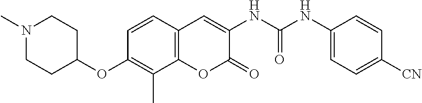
N1(C)CCC(OC2=C(C)C3=C(C=C2)C=C(NC(NC2=CC=C([CN])C=C2)=O)C(=O)O3)CC1
